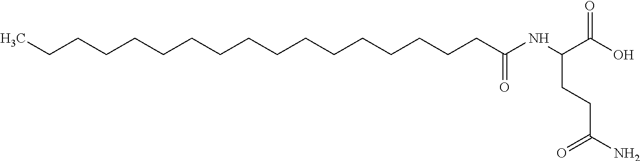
C(CCCCCCCCCCCCCCC(NC(C(O)=O)CCC(N)=O)=O)CC
